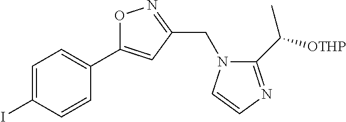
C1=C(I)C=CC(C2=CC(CN3C(C([OTHP])C)=NC=C3)=NO2)=C1
